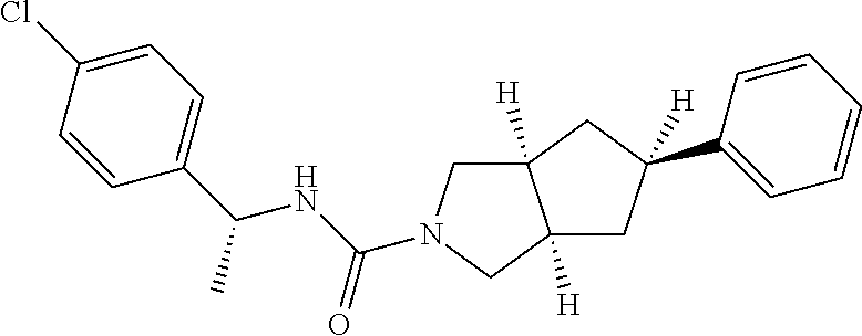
C1=CC(Cl)=CC=C1C(NC(=O)N1CC2([H])C([H])(C1)CC([H])(C1=CC=CC=C1)C2)C
